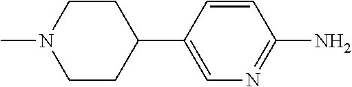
C1=CC(C2CCN(C)CC2)=CN=C1N
